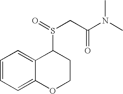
C1=CC=C2C(=C1)C(S(=O)CC(N(C)C)=O)CCO2
